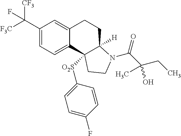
C(C1=CC=C2C(=C1)CCC1([H])C2([O2S]C2=CC=C(F)C=C2)CCN1C(=O)C(CC)(C)O)([F3C])([CF3])F
